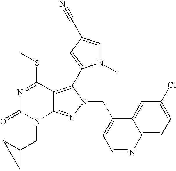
N1=C(SC)C2=C(C3=CC(C#N)=CN3C)N(CC3=CC=NC4=CC=C(Cl)C=C34)N=C2N(CC2CC2)C1=O
